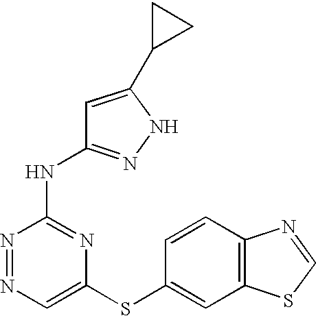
N1=NC(NC2=NNC(C3CC3)=C2)=NC(SC2=CC3=C(C=C2)N=CS3)=C1
